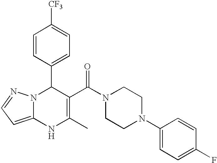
C1=CC(C2N3C(=CC=N3)NC(C)=C2C(N2CCN(C3=CC=C(F)C=C3)CC2)=O)=CC=C1[CF3]
